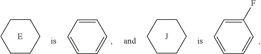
C1=CC=CC=C1.C1(F)=CC=CC=C1.C1CCCCC1.[J].C1CCCCC1.[E]
